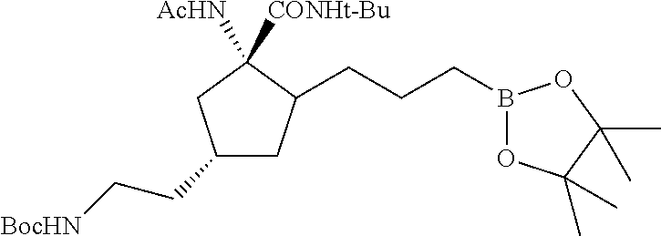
C1(CC[BocHN])CC(CCCB2OC(C)(C)C(C)(C)O2)C([AcHN])([CONHt-Bu])C1
